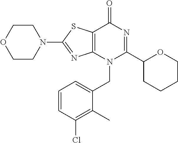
C1CN(C2=NC3=C(S2)C(=O)N=C(C2CCCCO2)N3CC2=CC=CC(Cl)=C2C)CCO1
